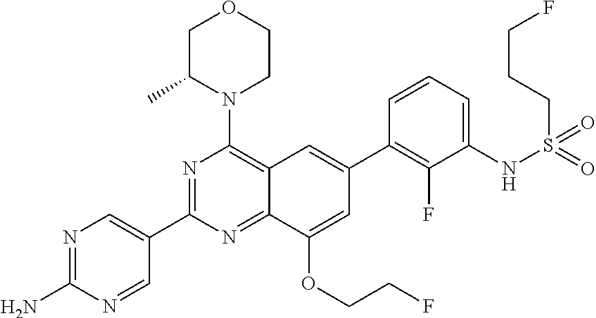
C12=NC(C3=CN=C(N)N=C3)=NC(N3CCOCC3C)=C1C=C(C1=C(F)C(NS(CCCF)(=O)=O)=CC=C1)C=C2OCCF
